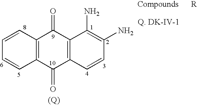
C1=CC2=C(C=C1)C(=O)C1=C(C2=O)C(N)=C(N)C=C1
